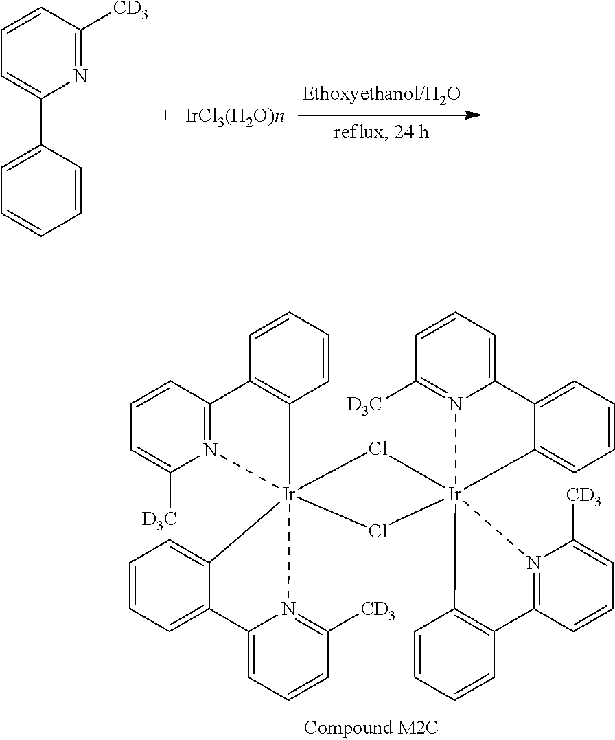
C1(C2=CC=CC([CD3])=N2)=CC=CC=C1.C1=CC2=N(C([D3C])=C1)[Ir]13(C4=CC=CC=C4C4=CC=CC([CD3])=N41)(C1=C2C=CC=C1)Cl[Ir]12(Cl3)(C3=CC=CC=C3C3=CC=CC([D3C])=N31)N1=C(C=CC=C1[CD3])C1=C2C=CC=C1
